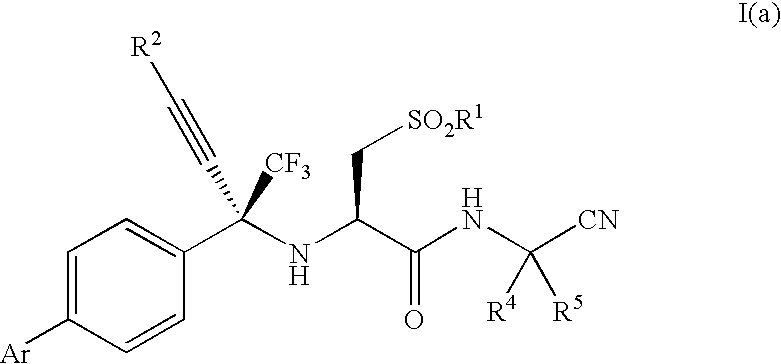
C1=C([Ar])C=CC(C(NC(C(NC([CN])([R5])[R4])=O)C[SO2R1])([CF3])C#C[R2])=C1
